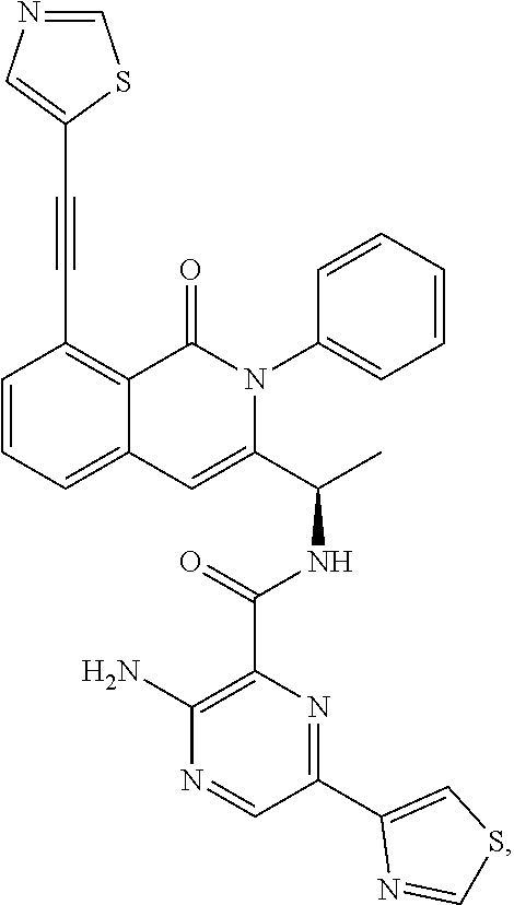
C(#CC1=C2C(=CC=C1)C=C(C(C)NC(C1=C(N)N=CC(C3=CSC=N3)=N1)=O)N(C1=CC=CC=C1)C2=O)C1=CN=CS1
